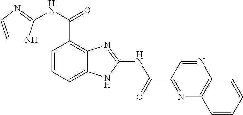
C1=CC=C2C(=C1C(NC1=NC=CN1)=O)N=C(NC(C1=NC3=C(N=C1)C=CC=C3)=O)N2
